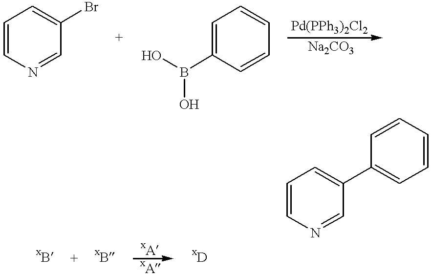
C1=CN=CC(Br)=C1.C1=C(B(O)O)C=CC=C1.C1=CN=CC(C2=CC=CC=C2)=C1
